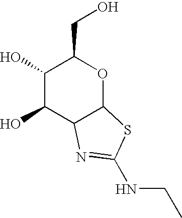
C1(O)C(O)C2C(OC1CO)SC(NCC)=N2
